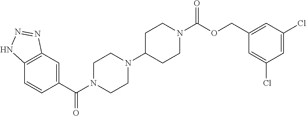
C12=C(C=C(C(=O)N3CCN(C4CCN(C(OCC5=CC(Cl)=CC(Cl)=C5)=O)CC4)CC3)C=C1)N=NN2
